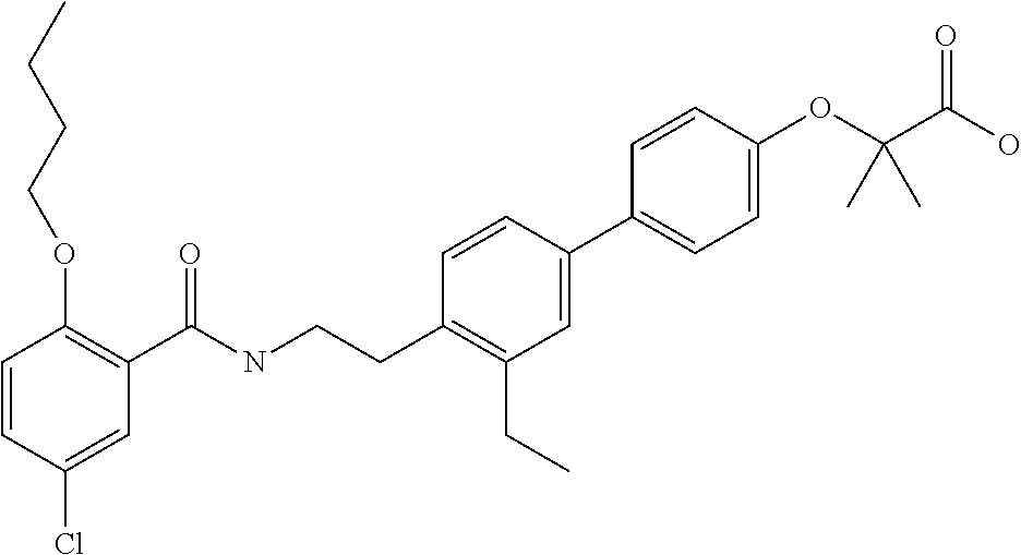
C1=CC(Cl)=CC(C(NCCC2=C(CC)C=C(C3=CC=C(OC(C(O)=O)(C)C)C=C3)C=C2)=O)=C1OCCCC
